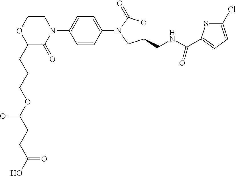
C1=C(N2C(=O)OC(CNC(C3=CC=C(Cl)S3)=O)C2)C=CC(N2CCOC(CCCOC(CCC(O)=O)=O)C2=O)=C1
